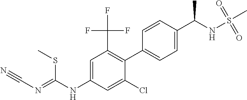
C1(C2=C(C(F)(F)F)C=C(NC(=NC#N)SC)C=C2Cl)=CC=C(C(NS(C)(=O)=O)C)C=C1
